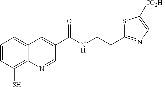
C1=CC(S)=C2C(=C1)C=C(C(NCCC1=NC(C)=C([CO2H])S1)=O)C=N2
